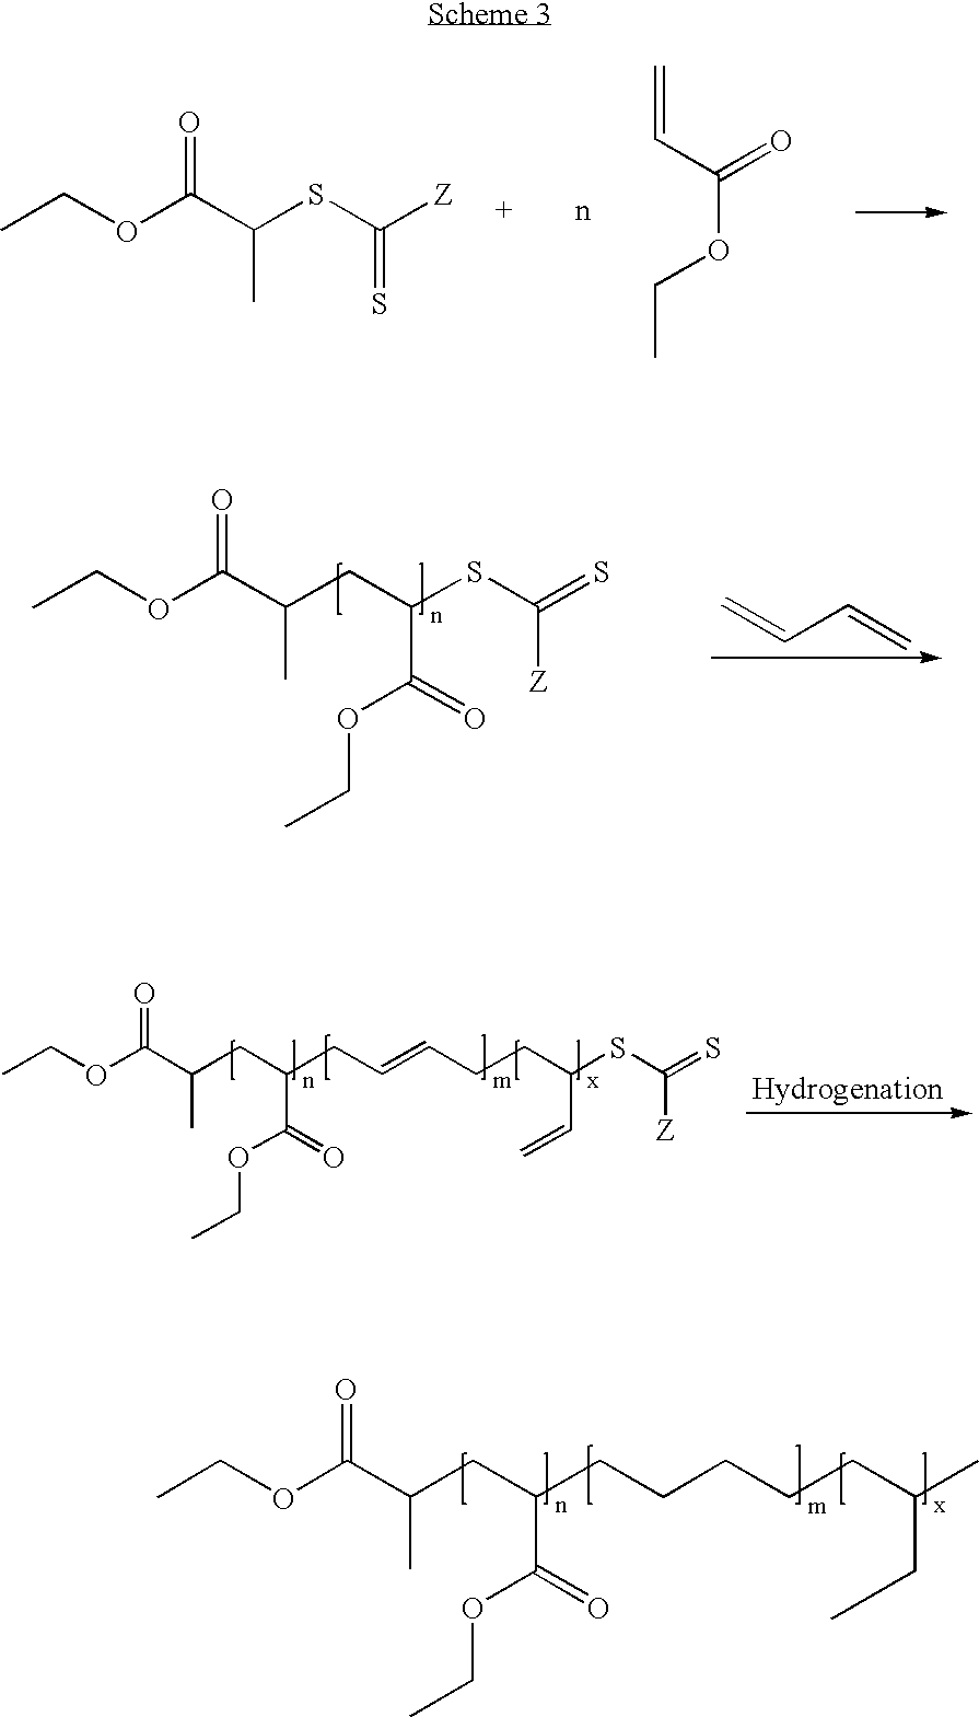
CCOC(C(SC([Z])=S)C)=O.C(C=C)(OCC)=O.CCOC(C(CC(CCCCCC(C)CC)C(=O)OCC)C)=O.C=CC=C.CCOC(C(CC(SC(=S)[Z])C(=O)OCC)C)=O.CCOC(C(CC(CC=CCCC(SC(=S)[Z])C=C)C(=O)OCC)C)=O
